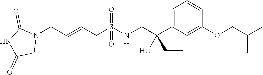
N1(CC=CCS(NCC(C2=CC=CC(OCC(C)C)=C2)(O)CC)(=O)=O)C(=O)NC(=O)C1
